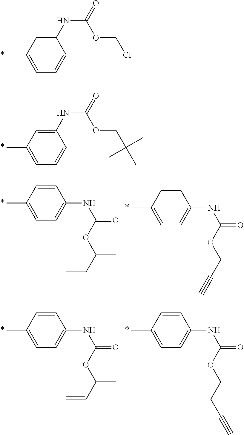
C1=C(C)C=C(NC(=O)OCCl)C=C1.C1=C(C)C=C(NC(=O)OCC(C)(C)C)C=C1.C1=C(C)C=CC(NC(OCC#C)=O)=C1.C1=C(C)C=CC(NC(OC(C)CC)=O)=C1.C1=C(C)C=CC(NC(OC(C)C=C)=O)=C1.C1=C(C)C=CC(NC(OCCC#C)=O)=C1
